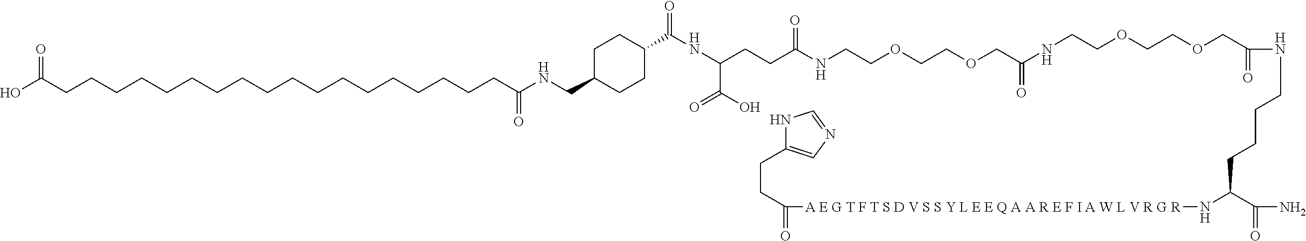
C(CCCC(C(N)=O)N[A E G T F T S D V S S Y L E E Q A A R E F I A W L V R G R]C(=O)CCC1=CN=CN1)NC(COCCOCCNC(COCCOCCNC(CCC(NC(=O)C1CCC(CNC(CCCCCCCCCCCCCCCCCCC(O)=O)=O)CC1)C(O)=O)=O)=O)=O
